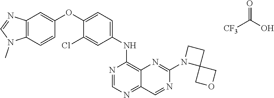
C12=C(C=CC(OC3=CC=C(NC4=C5C(=NC=N4)C=NC(N4C6(CC4)COC6)=N5)C=C3Cl)=C1)N(C)C=N2.[CF3]C(O)=O
